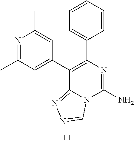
N1=C(C)C=C(C2=C(C3=CC=CC=C3)N=C(N)N3C2=NN=C3)C=C1C
